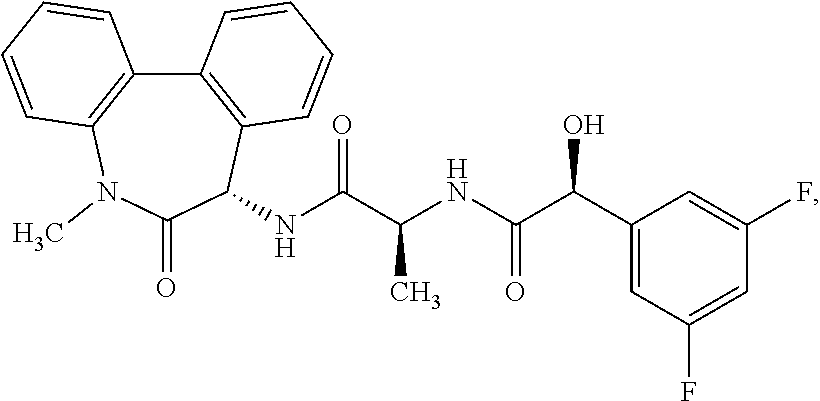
C12=C(C(NC(C(NC(C(C3=CC(F)=CC(F)=C3)O)=O)C)=O)C(=O)N(C)C3=C1C=CC=C3)C=CC=C2
